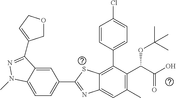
C1=C2C(=CC(C3=NC4=CC(C)=C(C(C(O)=O)OC(C)(C)C)C(C5=CC=C(Cl)C=C5)=C4S3)=C1)C(C1=CCOC1)=NN2C
